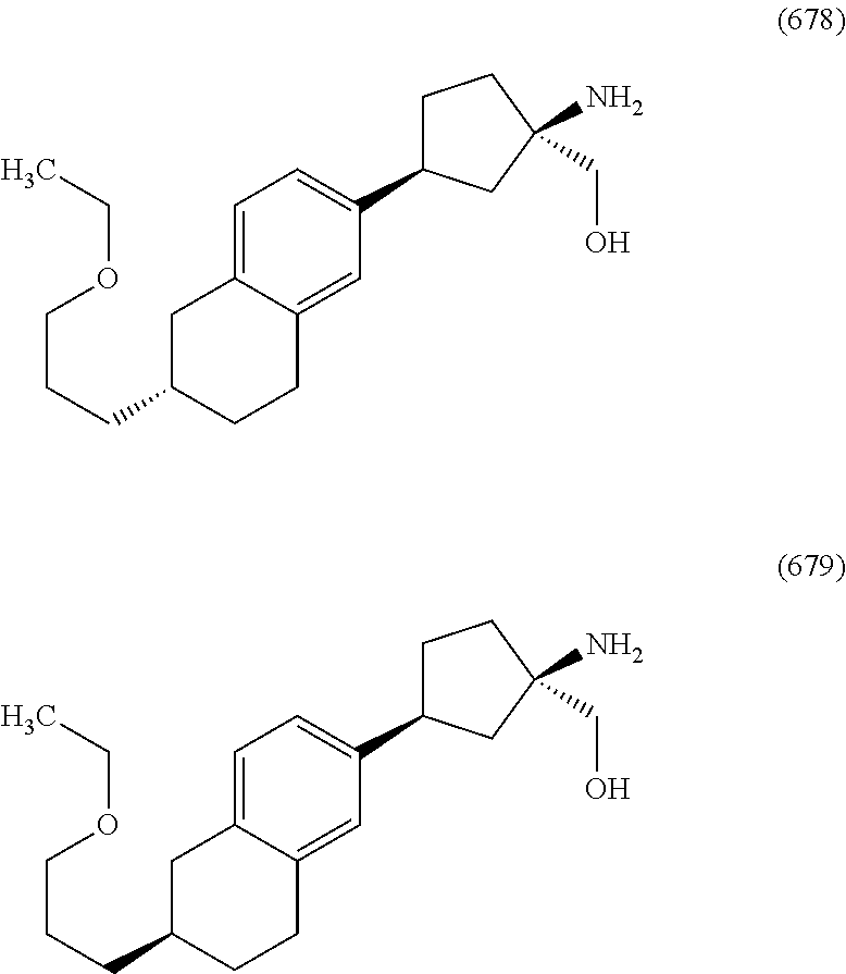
C1=C2C(=CC(C3CCC(N)(CO)C3)=C1)CCC(CCCOCC)C2.C1=C2C(=CC(C3CCC(N)(CO)C3)=C1)CCC(CCCOCC)C2
